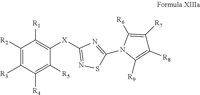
C1([R2])=C([R3])C([R4])=C([R5])C([X]C2=NSC(N3C([R9])=C([R8])C([R7])=C3[R6])=N2)=C1[R1]
